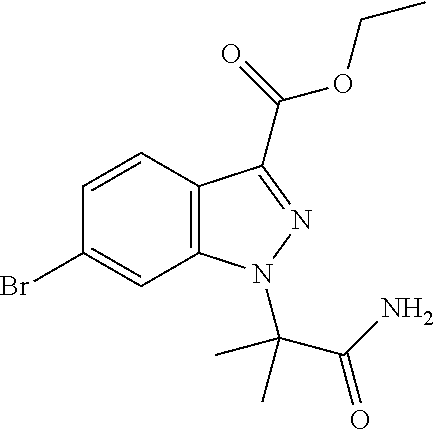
C1(Br)=CC2=C(C=C1)C(C(=O)OCC)=NN2C(C)(C(N)=O)C
